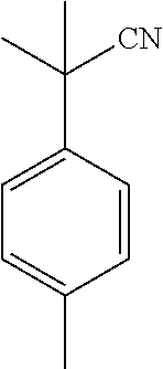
C1=C(C)C=CC(C([CN])(C)C)=C1
